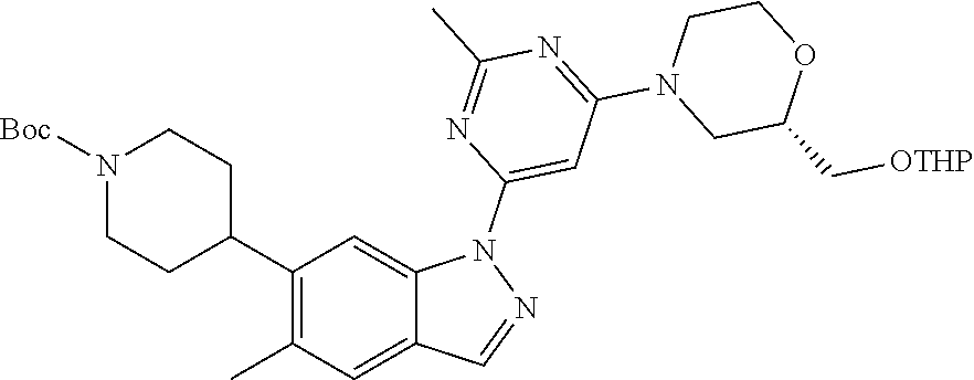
C1(C2CCN([Boc])CC2)=C(C)C=C2C(=C1)N(C1=CC(N3CC(C[OTHP])OCC3)=NC(C)=N1)N=C2
